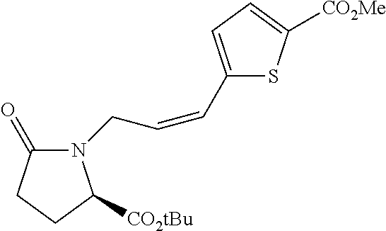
N1(CC=CC2=CC=C([CO2Me])S2)C(=O)CCC1[CO2tBu]
